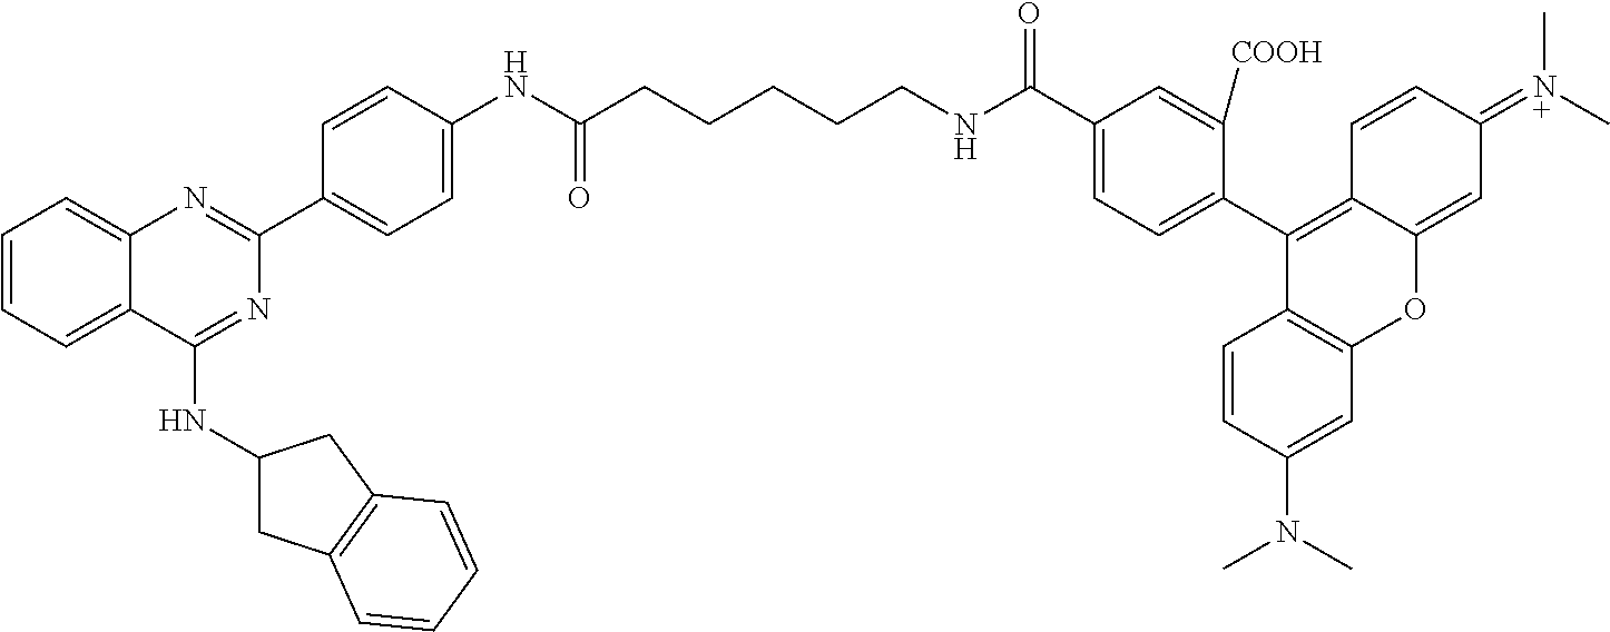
C1=CC=C2C(=C1)N=C(C1=CC=C(NC(CCCCCNC(C3=CC=C(C4=C5C(=CC(=[N+](C)C)C=C5)OC5=C4C=CC(N(C)C)=C5)C([COOH])=C3)=O)=O)C=C1)N=C2NC1CC2=C(C1)C=CC=C2
